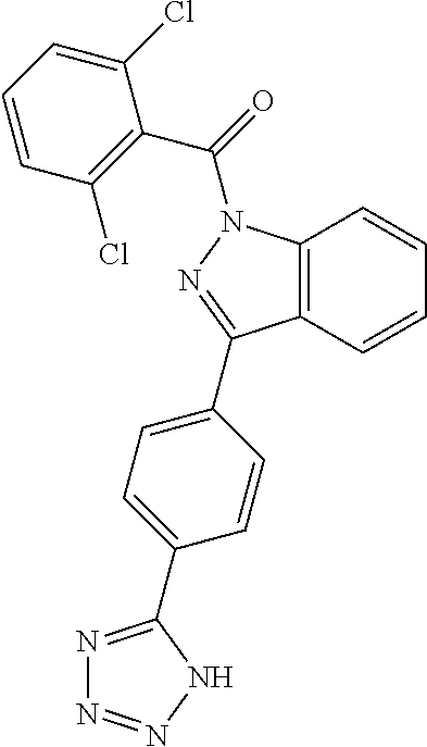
N1(C(=O)C2=C(Cl)C=CC=C2Cl)N=C(C2=CC=C(C3=NN=NN3)C=C2)C2=C1C=CC=C2
